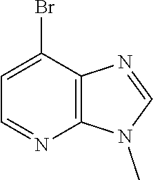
C1(Br)=CC=NC2=C1N=CN2C
